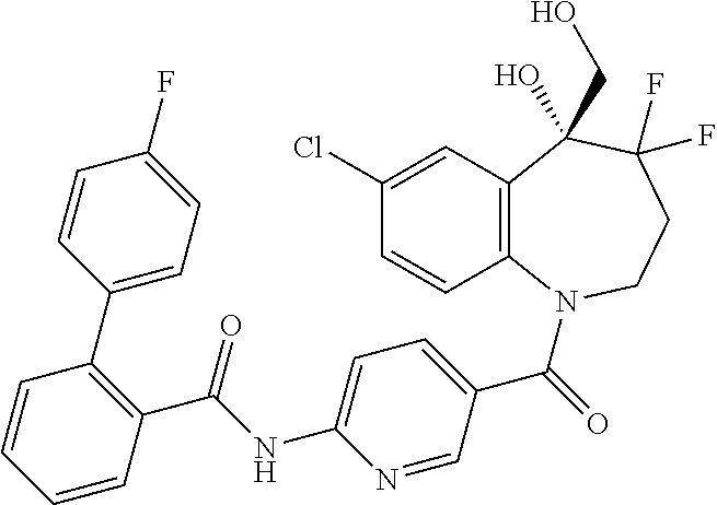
C1(Cl)=CC2=C(C=C1)N(C(=O)C1=CC=C(NC(C3=C(C4=CC=C(F)C=C4)C=CC=C3)=O)N=C1)CCC(F)(F)C2(O)CO
